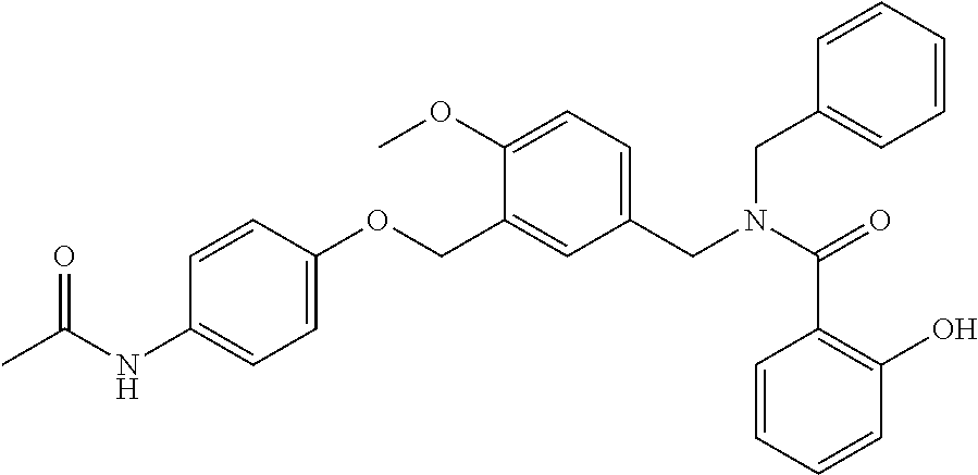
C1(C(N(CC2=CC=C(OC)C(COC3=CC=C(NC(C)=O)C=C3)=C2)CC2=CC=CC=C2)=O)=C(O)C=CC=C1
